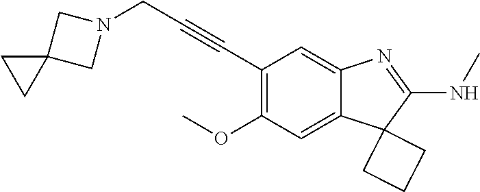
C12=CC(OC)=C(C#CCN3CC4(C3)CC4)C=C1N=C(NC)C21CCC1
